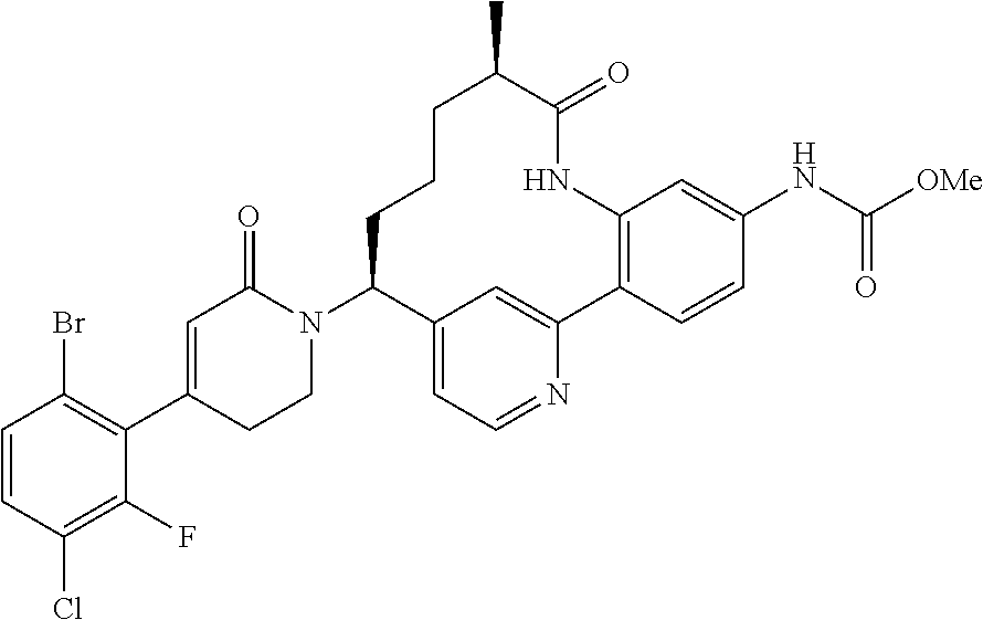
C1=CC(Cl)=C(F)C(C2=CC(=O)N(C3C4=CC=NC(=C4)C4=C(C=C(NC([OMe])=O)C=C4)NC(=O)C(C)CCC3)CC2)=C1Br
